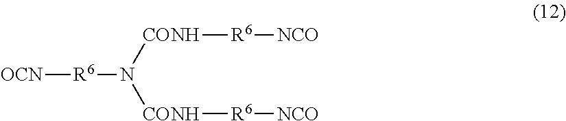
[R6](N([CONH][R6][NCO])[CONH][R6][NCO])[OCN]
